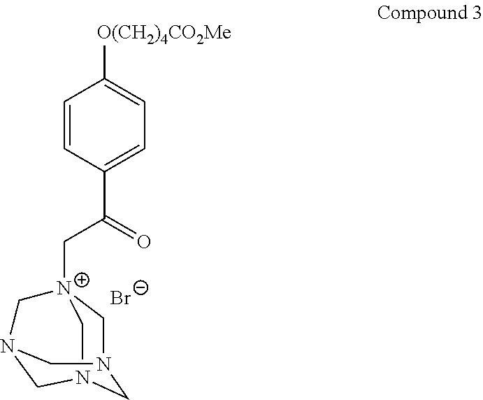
C1=CC(C(C[N+]23CN4CN(C2)CN(C3)C4)=O)=CC=C1[O(CH2)4CO2Me].[Br-]
